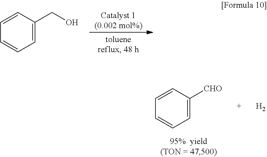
C1=C(CO)C=CC=C1.C1=C([CHO])C=CC=C1.[H2]
